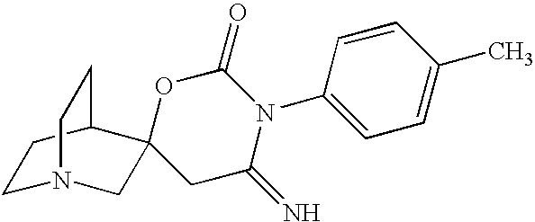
C1N2CC3(C(C1)CC2)CC(=N)N(C1=CC=C(C)C=C1)C(=O)O3
